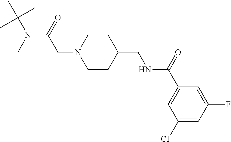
C(N1CCC(CNC(C2=CC(Cl)=CC(F)=C2)=O)CC1)C(N(C)C(C)(C)C)=O
